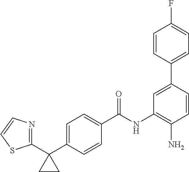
C1(C2=CC(NC(C3=CC=C(C4(C5=NC=CS5)CC4)C=C3)=O)=C(N)C=C2)=CC=C(F)C=C1
